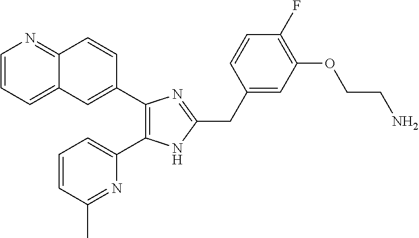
C1=CC=C2C(=N1)C=CC(C1=C(C3=CC=CC(C)=N3)NC(CC3=CC(OCCN)=C(F)C=C3)=N1)=C2
